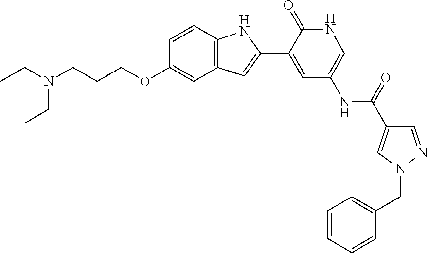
C1=NN(CC2=CC=CC=C2)C=C1C(=O)NC1=CNC(=O)C(C2=CC3=C(N2)C=CC(OCCCN(CC)CC)=C3)=C1
